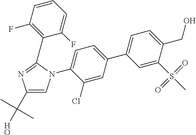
C1(C(C)(C)O)=CN(C2=CC=C(C3=CC=C(CO)C(S(=O)(=O)C)=C3)C=C2Cl)C(C2=C(F)C=CC=C2F)=N1
